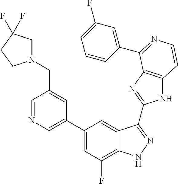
C1(C2=CN=CC(CN3CC(F)(F)CC3)=C2)=CC(F)=C2C(=C1)C(C1=NC3=C(N1)C=CN=C3C1=CC(F)=CC=C1)=NN2
